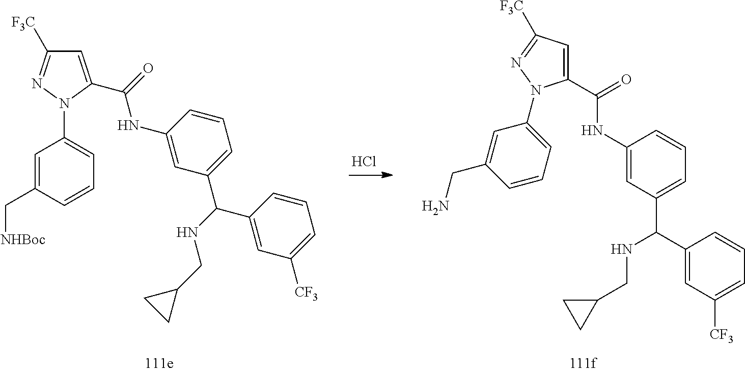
Cl.C1=C(C[NHBoc])C=CC=C1N1C(C(=O)NC2=CC(C(NCC3CC3)C3=CC([CF3])=CC=C3)=CC=C2)=CC([F3C])=N1.C1(C(NC2=CC(C(C3=CC([CF3])=CC=C3)NCC3CC3)=CC=C2)=O)=CC([F3C])=NN1C1=CC=CC(CN)=C1
